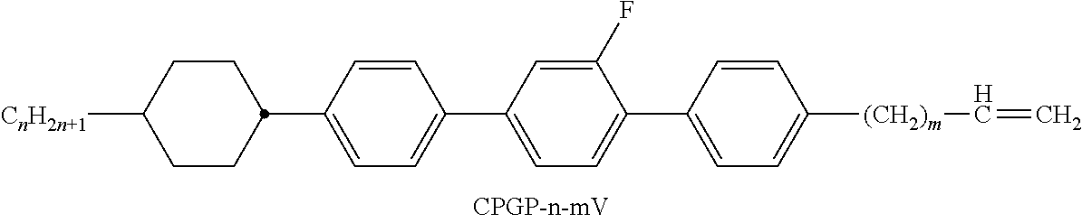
[CnH2n+1]C1CCC(C2=CC=C(C3=CC=C(C4=CC=C([(CH2)m]C=C)C=C4)C(F)=C3)C=C2)CC1
